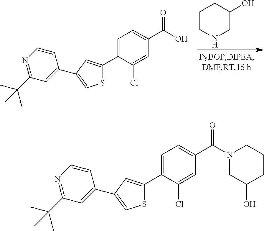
C1CCNCC1O.C1(C2=CC(C3=CC(C(C)(C)C)=NC=C3)=CS2)=CC=C(C(O)=O)C=C1Cl.C1(C2=CC(C3=CC(C(C)(C)C)=NC=C3)=CS2)=CC=C(C(=O)N2CC(O)CCC2)C=C1Cl
